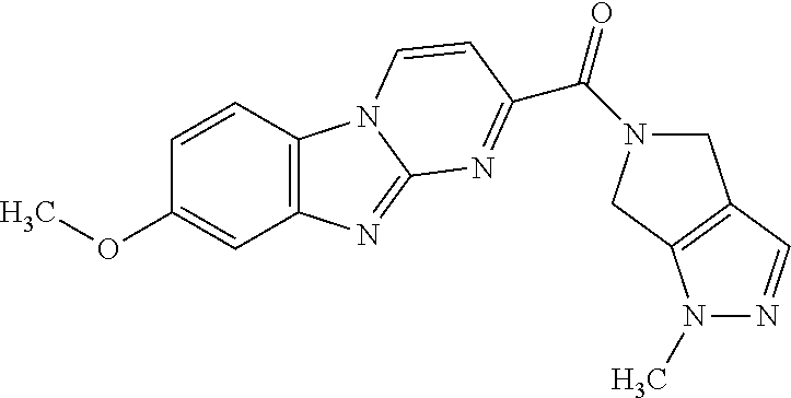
C12=C(C=CC(OC)=C1)N1C(=N2)N=C(C(=O)N2CC3=C(C2)N(C)N=C3)C=C1
